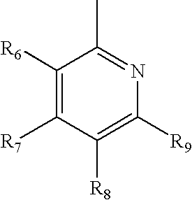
C1([R6])=C([R7])C([R8])=C([R9])N=C1C
